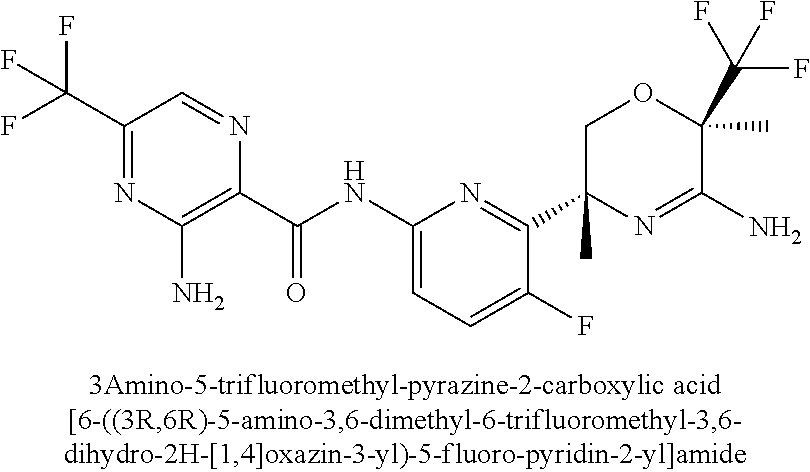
C1(C(NC2=CC=C(F)C(C3(C)N=C(N)C(C)(C(F)(F)F)OC3)=N2)=O)=C(N)N=C(C(F)(F)F)C=N1
